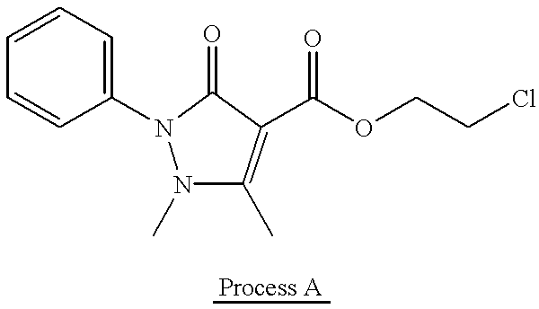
N1(C)C(C)=C(C(OCCCl)=O)C(=O)N1C1=CC=CC=C1
